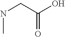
N(CC(O)=O)C
